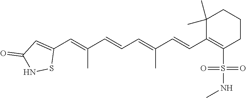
C1(C)(C)C(C=CC(=CC=CC(=CC2=CC(=O)NS2)C)C)=C(S(=O)(=O)NC)CCC1
